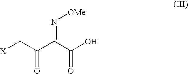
C(C(=N[OMe])C(=O)C[X])(=O)O
